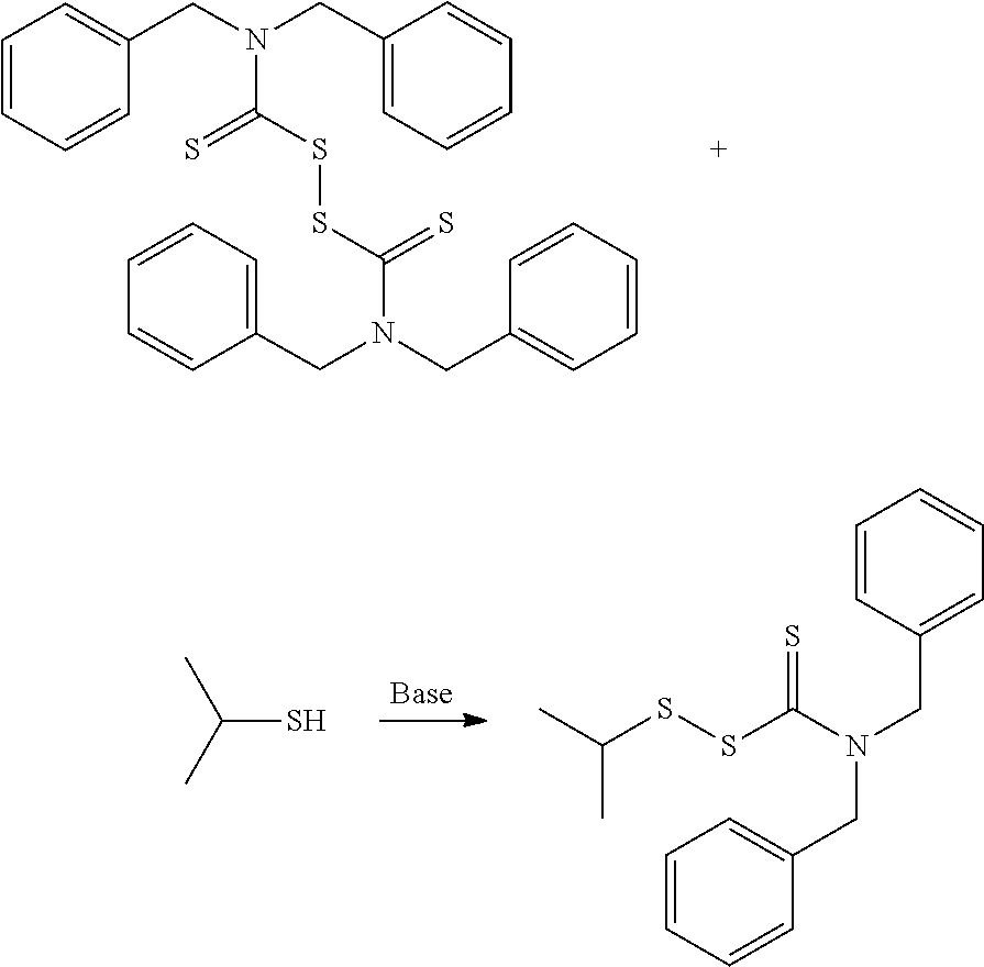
S(SC(=S)N(CC1=CC=CC=C1)CC1=CC=CC=C1)C(N(CC1=CC=CC=C1)CC1=CC=CC=C1)=S.SC(C)C.CC(SSC(=S)N(CC1=CC=CC=C1)CC1=CC=CC=C1)C
